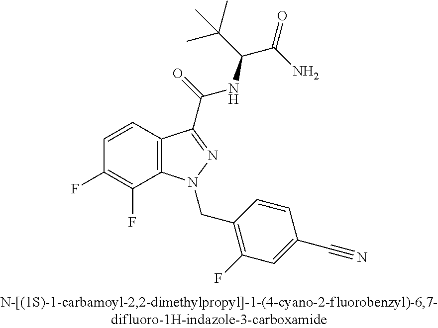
C1=CC2=C(C(F)=C1F)N(CC1=C(F)C=C(C#N)C=C1)N=C2C(=O)NC(C(C)(C)C)C(=O)N
